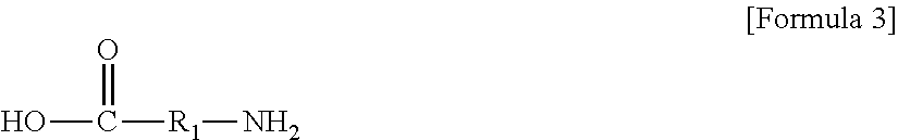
OC([R1]N)=O
